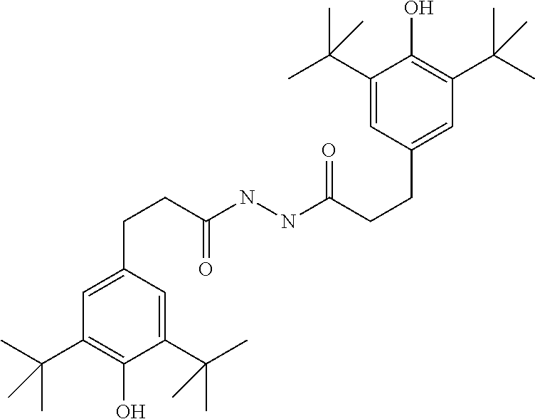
C(CC(NNC(CCC1=CC(C(C)(C)C)=C(O)C(C(C)(C)C)=C1)=O)=O)C1=CC(C(C)(C)C)=C(O)C(C(C)(C)C)=C1
